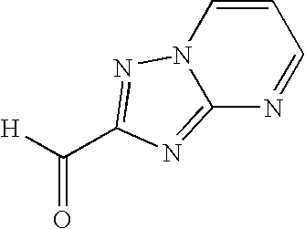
C1=CN2C(=NC(C([H])=O)=N2)N=C1
